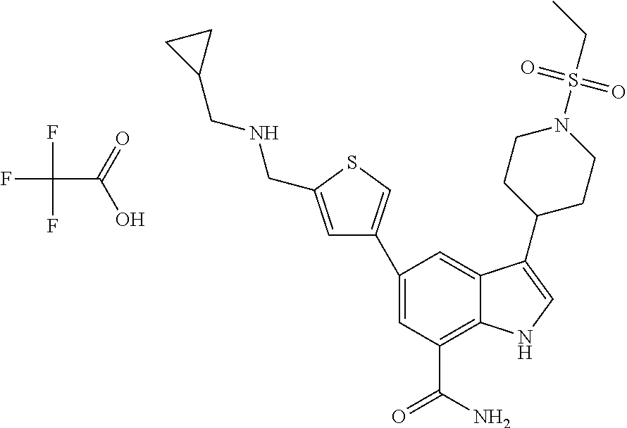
FC(F)(C(=O)O)F.C1=C(C2=CSC(CNCC3CC3)=C2)C=C2C(=C1C(N)=O)NC=C2C1CCN(S(CC)(=O)=O)CC1
